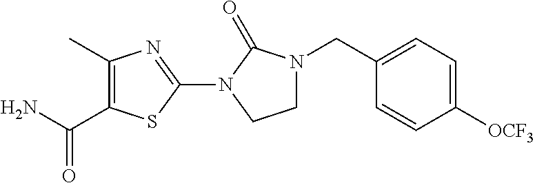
C1=CC([OCF3])=CC=C1CN1CCN(C2=NC(C)=C(C(N)=O)S2)C1=O
